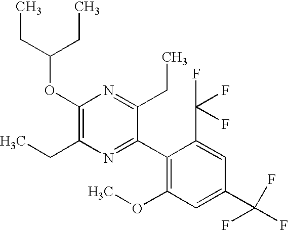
C1(OC(CC)CC)=C(CC)N=C(C2=C(OC)C=C(C(F)(F)F)C=C2C(F)(F)F)C(CC)=N1
